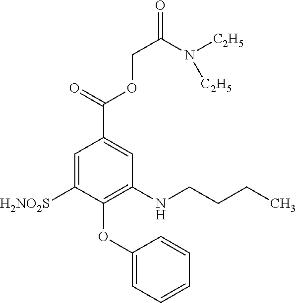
C1=C([H2NO2S])C(OC2=CC=CC=C2)=C(NCCCC)C=C1C(=O)OCC(=O)N([C2H5])[C2H5]
